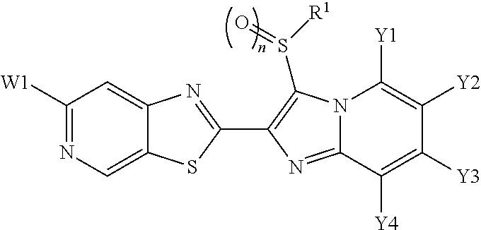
C1([W1])=NC=C2C(=C1)N=C(C1=C(S([R1])=O)N3C(=N1)C([Y4])=C([Y3])C([Y2])=C3[Y1])S2
